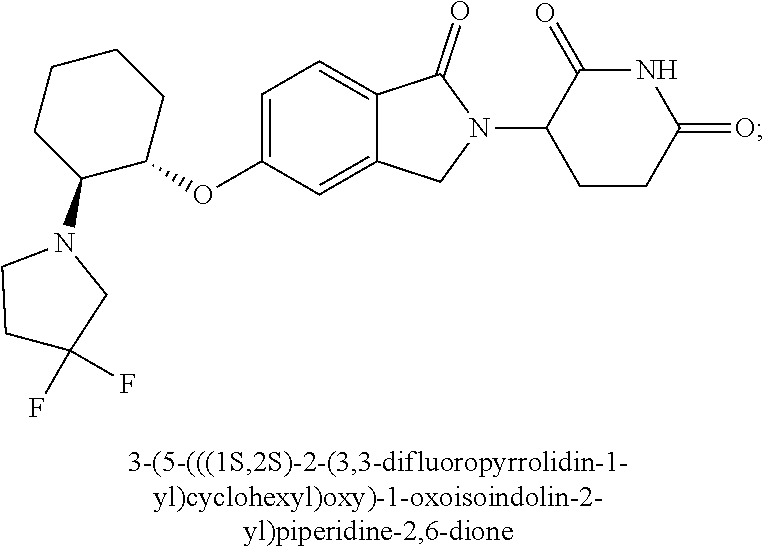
C1(OC2=CC=C3C(=C2)CN(C2CCC(=O)NC2=O)C3=O)CCCCC1N1CCC(F)(F)C1
